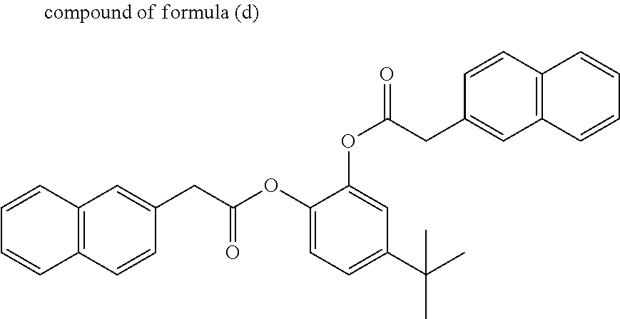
C1=CC2=C(C=C1)C=CC(CC(OC1=CC=C(C(C)(C)C)C=C1OC(CC1=CC3=C(C=C1)C=CC=C3)=O)=O)=C2
